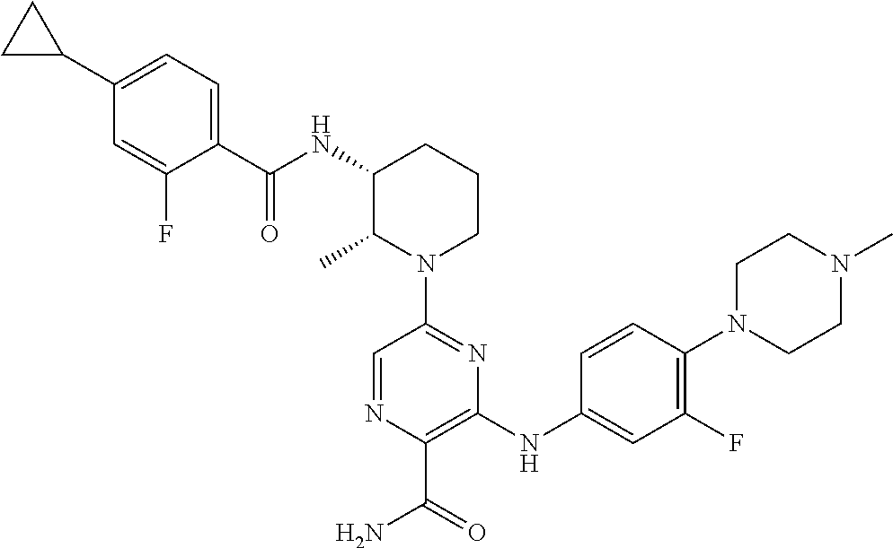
C1(C2CC2)=CC=C(C(NC2C(C)N(C3=NC(NC4=CC(F)=C(N5CCN(C)CC5)C=C4)=C(C(=O)N)N=C3)CCC2)=O)C(F)=C1
